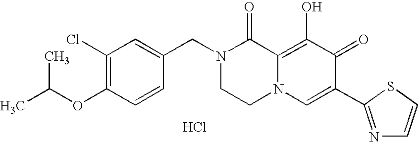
C1(CN2CCN3C(=C(O)C(=O)C(C4=NC=CS4)=C3)C2=O)=CC(Cl)=C(OC(C)C)C=C1.Cl
